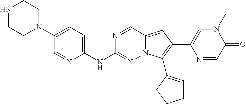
N1CCN(C2=CC=C(NC3=NN4C(=CC(C5=CN(C)C(=O)C=N5)=C4C4=CCCC4)C=N3)N=C2)CC1
